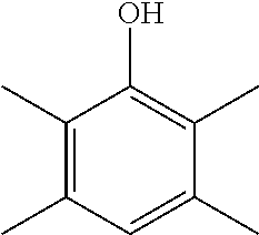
C1(C)=C(C)C=C(C)C(C)=C1O
